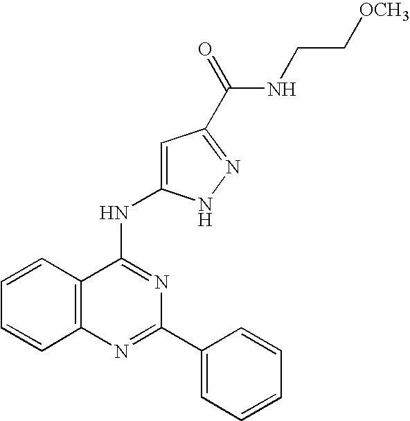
C12=C(N=C(C3=CC=CC=C3)N=C1NC1=CC(C(=O)NCC[OCH3])=NN1)C=CC=C2
